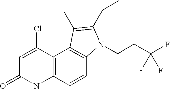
C1=C(Cl)C2=C(NC1=O)C=CC1=C2C(C)=C(CC)N1CCC(F)(F)F
